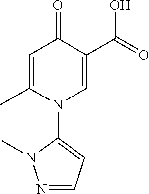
OC(C1=CN(C2=CC=NN2C)C(C)=CC1=O)=O
